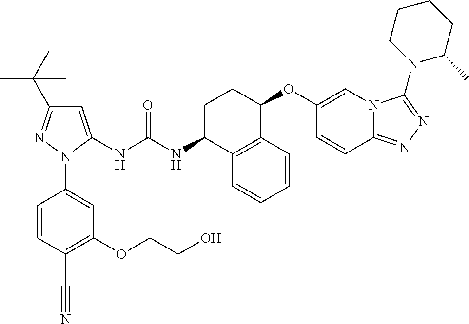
C1=C(NC(NC2C3=C(C(OC4=CN5C(=NN=C5N5C(C)CCCC5)C=C4)CC2)C=CC=C3)=O)N(C2=CC(OCCO)=C(C#N)C=C2)N=C1C(C)(C)C
